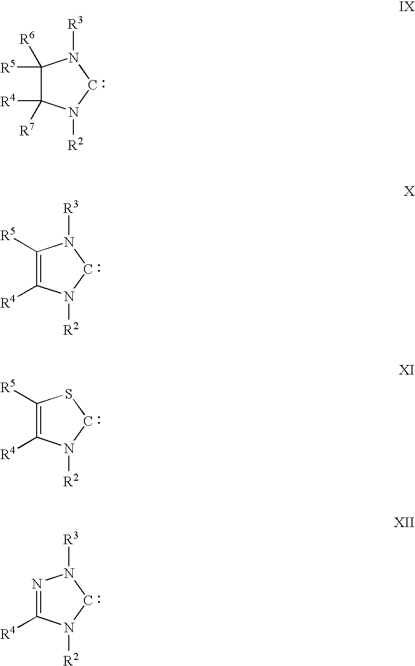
C1([R5])([R6])C([R4])([R7])N([R2])CN1[R3].C1([R5])=C([R4])N([R2])CN1[R3].C1([R5])=C([R4])N([R2])CS1.N1=C([R4])N([R2])CN1[R3]
